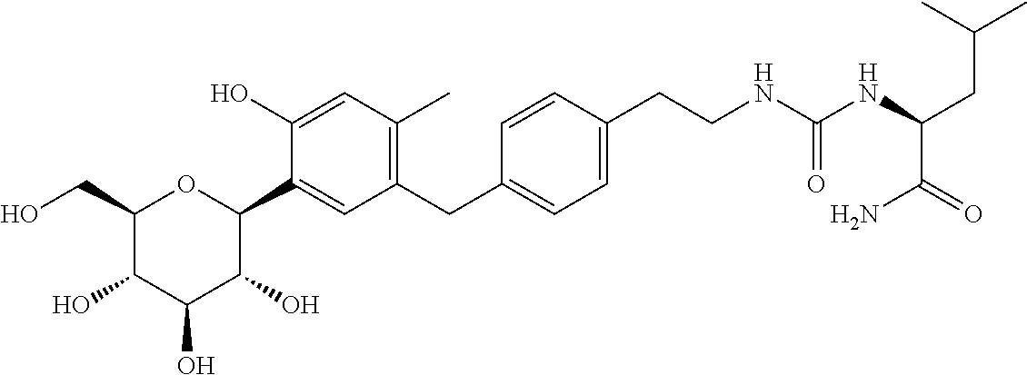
C1(CO)C(O)C(O)C(O)C(C2=CC(CC3=CC=C(CCNC(NC(CC(C)C)C(=O)N)=O)C=C3)=C(C)C=C2O)O1
